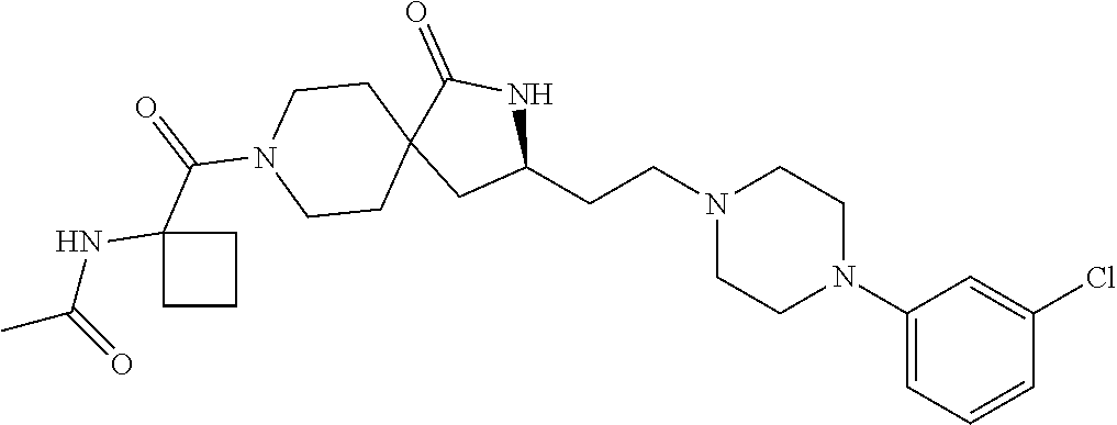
C1(N2CCN(CCC3NC(=O)C4(C3)CCN(C(=O)C3(NC(C)=O)CCC3)CC4)CC2)=CC=CC(Cl)=C1
